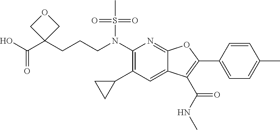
N(C1=C(C2CC2)C=C2C(=N1)OC(C1=CC=C(C)C=C1)=C2C(NC)=O)(S(C)(=O)=O)CCCC1(C(O)=O)COC1
